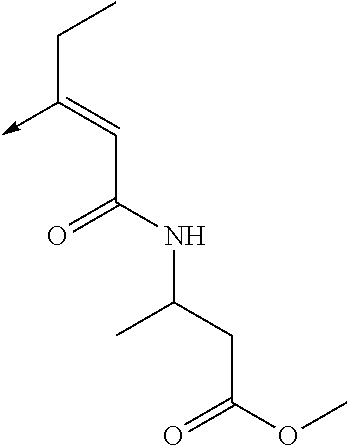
C(C(NC(CC(OC)=O)C)=O)=C(CC)->C
